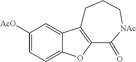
C1([AcO])=CC=C2C(=C1)C1=C(O2)C(=O)[NAc]CCC1
